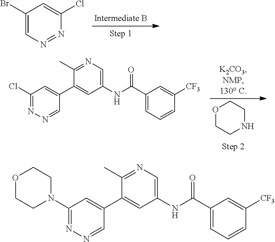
C1(Br)=CN=NC(Cl)=C1.O1CCNCC1.C1(Cl)=NN=CC(C2=CC(NC(C3=CC=CC([CF3])=C3)=O)=CN=C2C)=C1.C1(N2CCOCC2)=NN=CC(C2=CC(NC(C3=CC=CC([CF3])=C3)=O)=CN=C2C)=C1
